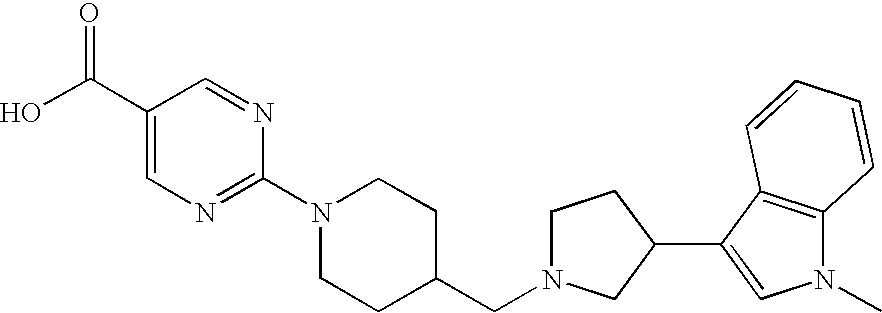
OC(C1=CN=C(N2CCC(CN3CCC(C4=CN(C)C5=C4C=CC=C5)C3)CC2)N=C1)=O
